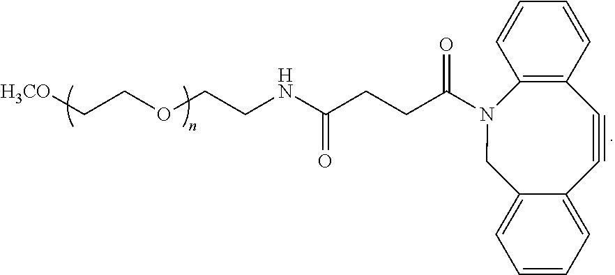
[H3CO]CCOCCNC(CCC(N1CC2=CC=CC=C2C#CC2=C1C=CC=C2)=O)=O
